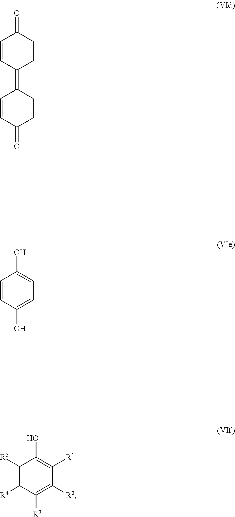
C1=CC(O)=CC=C1O.C1([R5])=C([R4])C([R3])=C([R2])C([R1])=C1O.C1=CC(=C2C=CC(=O)C=C2)C=CC1=O
